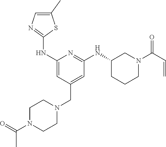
C1(C)=CN=C(NC2=CC(CN3CCN(C(C)=O)CC3)=CC(NC3CCCN(C(C=C)=O)C3)=N2)S1
